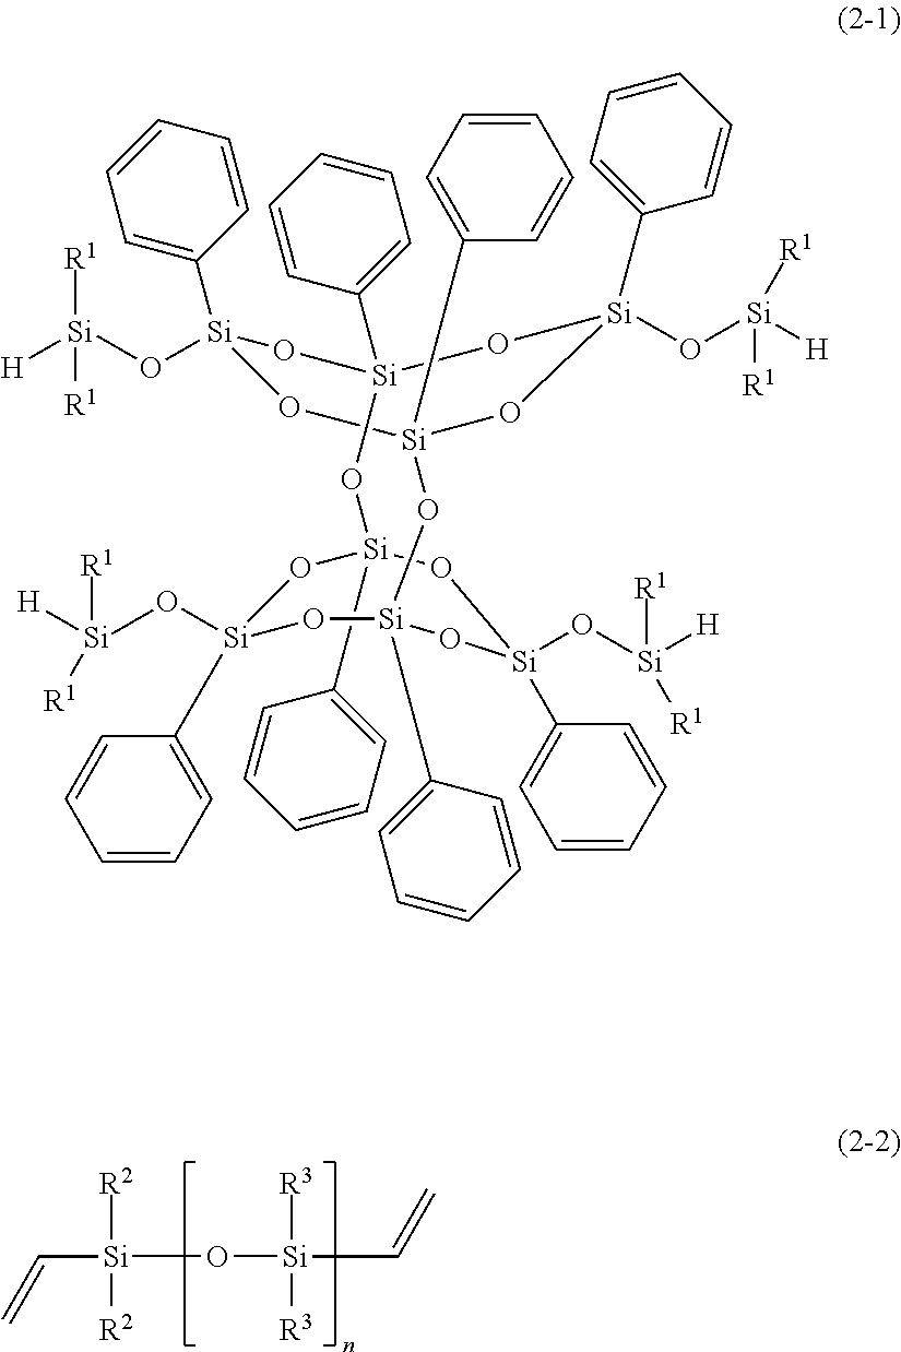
C([Si](O[Si](C=C)([R3])[R3])([R2])[R2])=C.O([Si]1(C2=CC=CC=C2)O[Si]2(C3=CC=CC=C3)O[Si](O[Si]([H])([R1])[R1])(C3=CC=CC=C3)O[Si](C3=CC=CC=C3)(O1)O[Si]1(C3=CC=CC=C3)O[Si](O[Si]([H])([R1])[R1])(C3=CC=CC=C3)O[Si](C3=CC=CC=C3)(O2)O[Si](C2=CC=CC=C2)(O[Si]([H])([R1])[R1])O1)[Si]([R1])([R1])[H]
